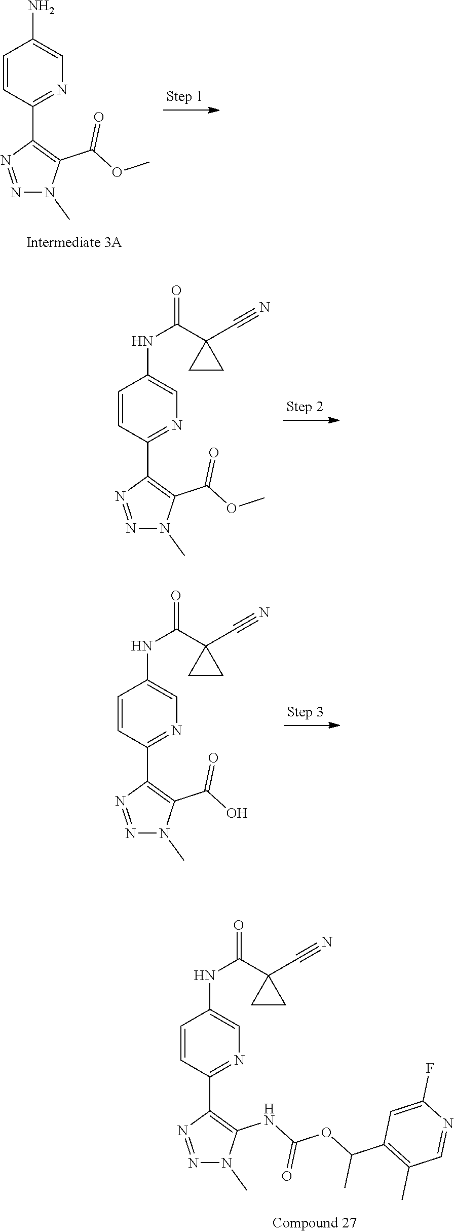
C1=CC(C2=C(C(OC)=O)N(C)N=N2)=NC=C1N.C1=CC(C2=C(C(OC)=O)N(C)N=N2)=NC=C1NC(=O)C1(C#N)CC1.C1=CC(C2=C(C(O)=O)N(C)N=N2)=NC=C1NC(=O)C1(C#N)CC1.C1=CC(C2=C(NC(OC(C3=C(C)C=NC(F)=C3)C)=O)N(C)N=N2)=NC=C1NC(=O)C1(C#N)CC1
